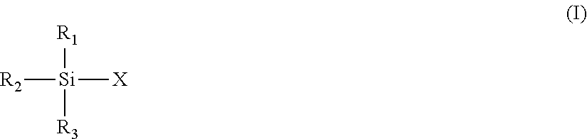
[R2][Si]([X])([R1])[R3]
